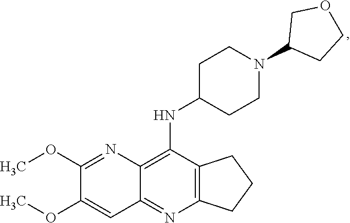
C12=C(N=C3C(=C1NC1CCN(C4CCOC4)CC1)N=C(OC)C(OC)=C3)CCC2
